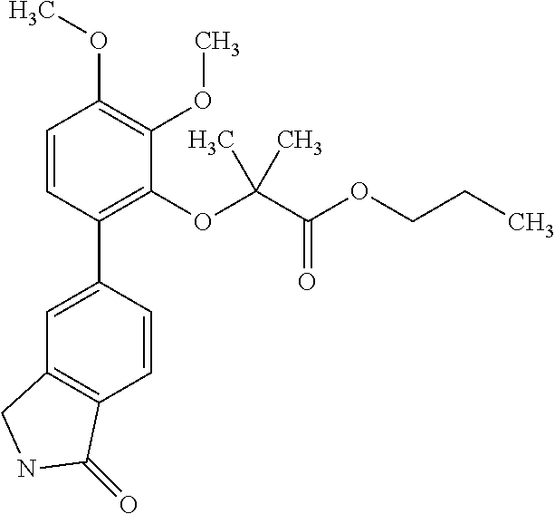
C1=C(C2=C(OC(C(OCCC)=O)(C)C)C(OC)=C(OC)C=C2)C=CC2=C1CNC2=O
